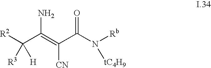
[R2]C(C(=C(C(N([Rb])[tC4H9])=O)[CN])N)([H])[R3]
